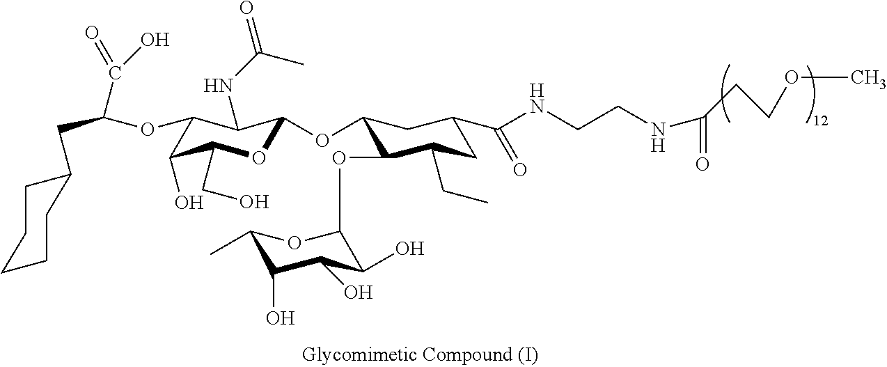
C1(OC(C(O)=O)CC2CCCCC2)C(O)C(CO)OC(OC2C(OC3C(O)C(O)C(O)C(C)O3)C(CC)CC(C(NCCNC(CCOC)=O)=O)C2)C1NC(=O)C
